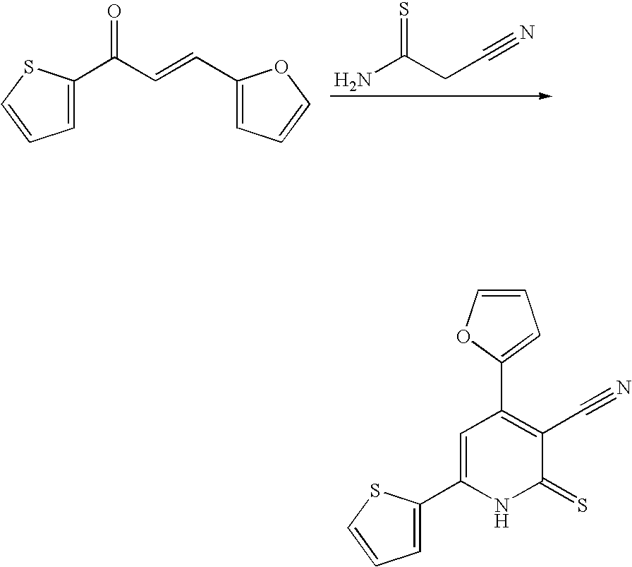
C1=C(C(C=CC2=CC=CO2)=O)SC=C1.NC(CC#N)=S.C1=C(C2=CC=CS2)NC(=S)C(C#N)=C1C1=CC=CO1
